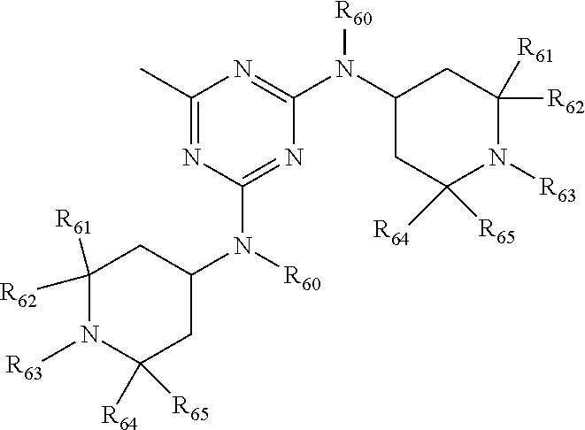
[R60]N(C1=NC(C)=NC(N(C2CC([R61])([R62])N([R63])C([R64])([R65])C2)[R60])=N1)C1CC([R64])([R65])N([R63])C([R62])([R61])C1
